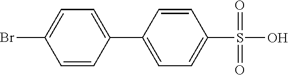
C1=CC(Br)=CC=C1C1=CC=C(S(O)(=O)=O)C=C1
